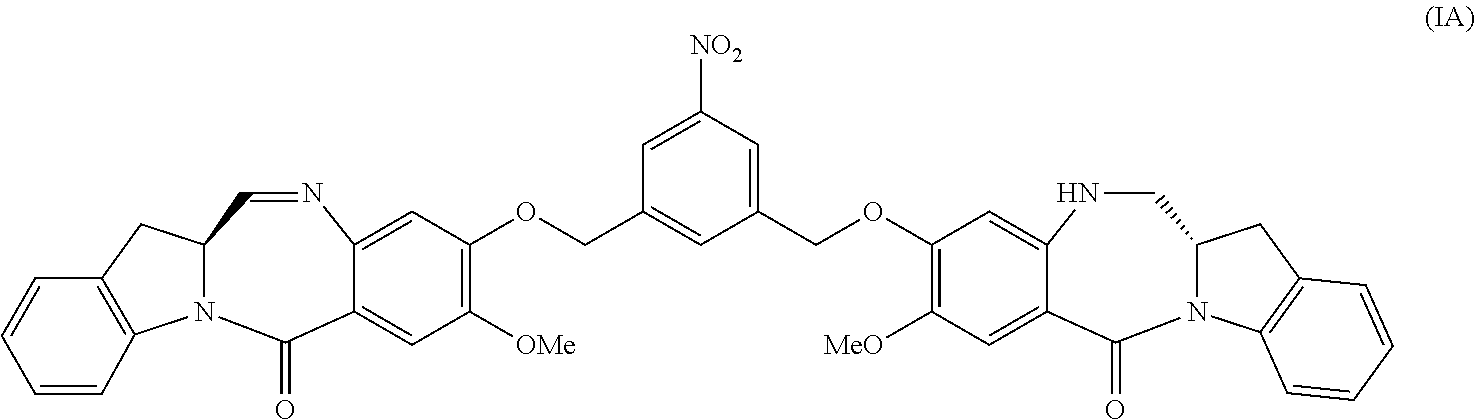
C1([OMe])=C(OCC2=CC(COC3=C([MeO])C=C4C(=C3)NCC3N(C4=O)C4=C(C3)C=CC=C4)=CC([NO2])=C2)C=C2N=CC3N(C(=O)C2=C1)C1=C(C3)C=CC=C1
